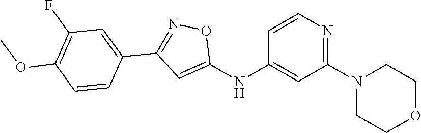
C1=CN=C(N2CCOCC2)C=C1NC1=CC(C2=CC(F)=C(OC)C=C2)=NO1
